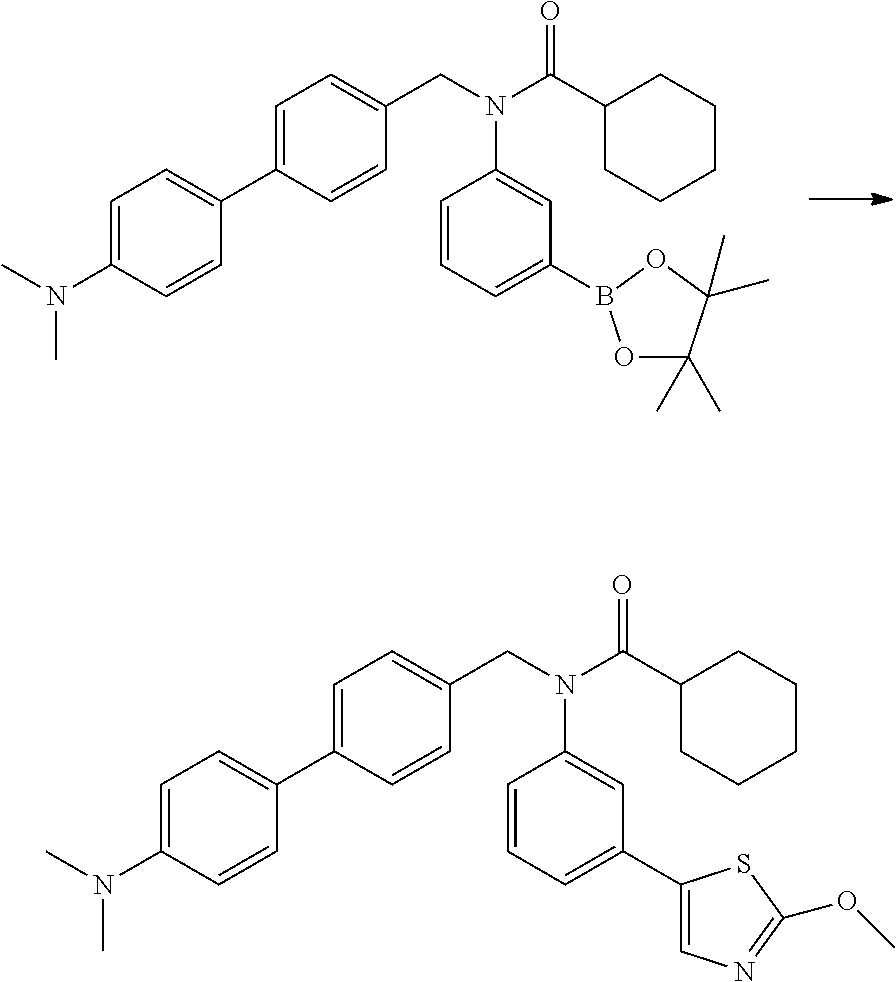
C1=C(N(C)C)C=CC(C2=CC=C(CN(C(C3CCCCC3)=O)C3=CC(B4OC(C)(C)C(C)(C)O4)=CC=C3)C=C2)=C1.C1=C(N(C)C)C=CC(C2=CC=C(CN(C(C3CCCCC3)=O)C3=CC(C4=CN=C(OC)S4)=CC=C3)C=C2)=C1
